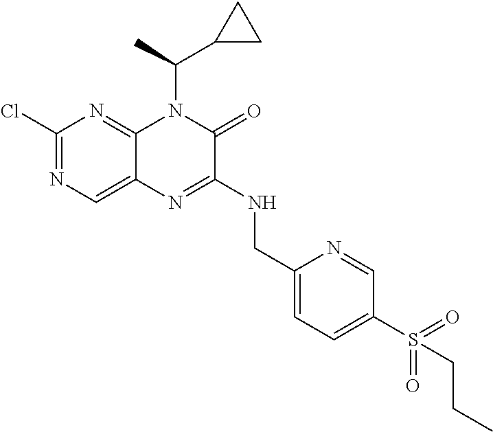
C1(Cl)=NC=C2C(=N1)N(C(C)C1CC1)C(=O)C(NCC1=CC=C(S(CCC)(=O)=O)C=N1)=N2
